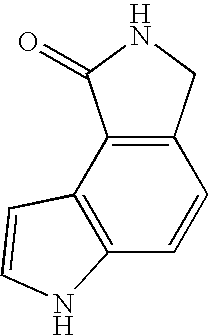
C12=C(C3=C(C=C1)NC=C3)C(=O)NC2
